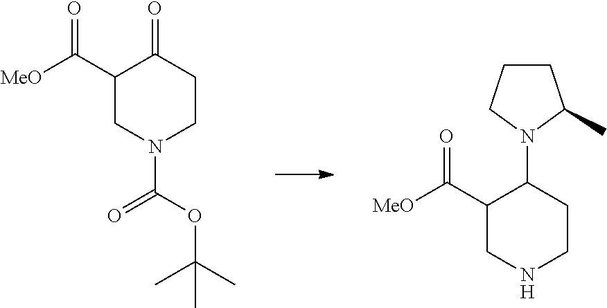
C1(C([MeO])=O)CN(C(OC(C)(C)C)=O)CCC1=O.C1CCN(C2CCNCC2C([MeO])=O)C1C
